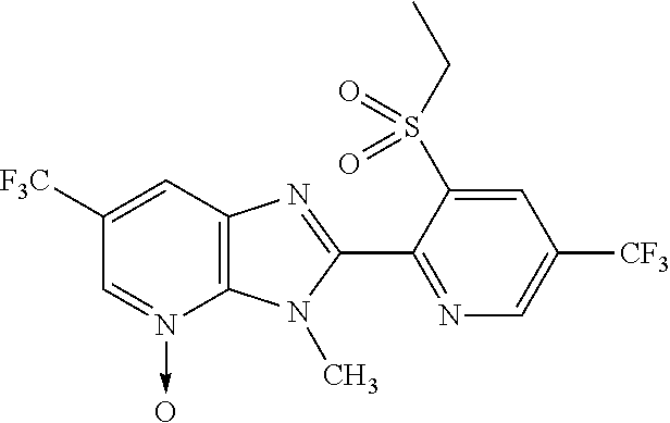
C1([F3C])=CC2=C(N(->O)=C1)N(C)C(C1=NC=C([CF3])C=C1S(CC)(=O)=O)=N2
